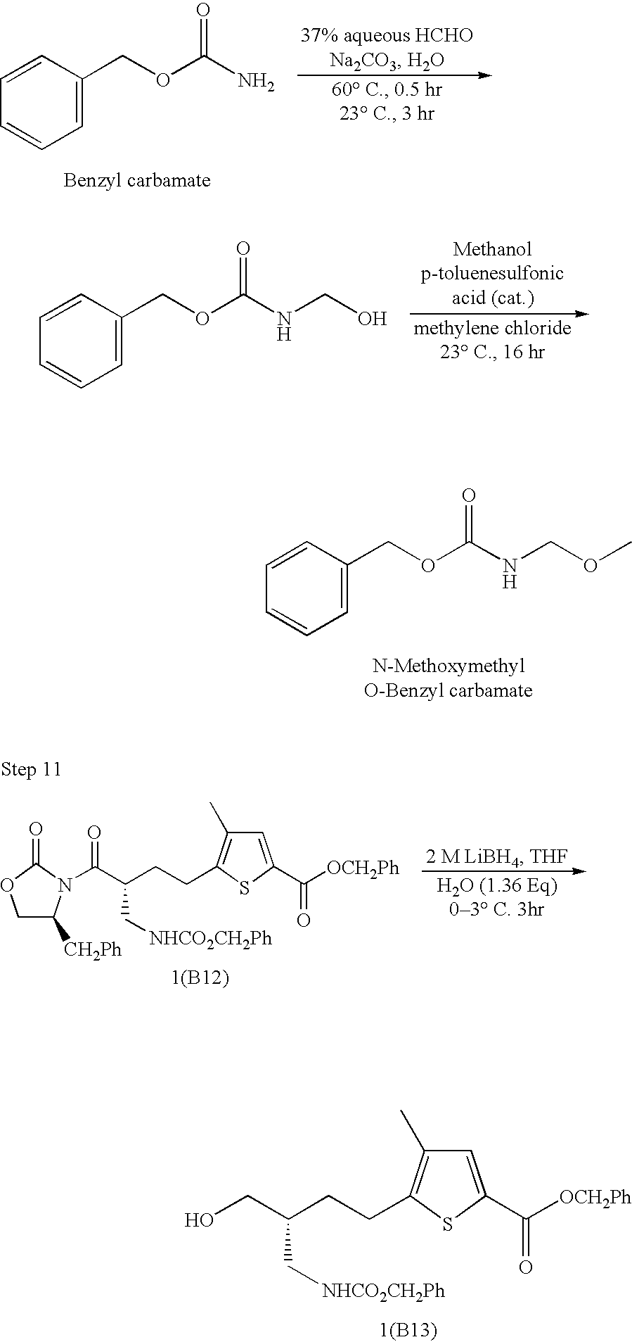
C1=CC(COC(N)=O)=CC=C1.C1=CC(COC(NCO)=O)=CC=C1.C1=CC(COC(NCOC)=O)=CC=C1.C(C1=C(C)C=C(C([OCH2Ph])=O)S1)CC(CO)C[NHCO2CH2Ph].[1(B13)].C(C(CCC1=C(C)C=C(C([OCH2Ph])=O)S1)C[NHCO2CH2Ph])(=O)N1C([CH2Ph])COC1=O.[1(B12)].[H2O (1.36 Eq)03 C. 3hr]
